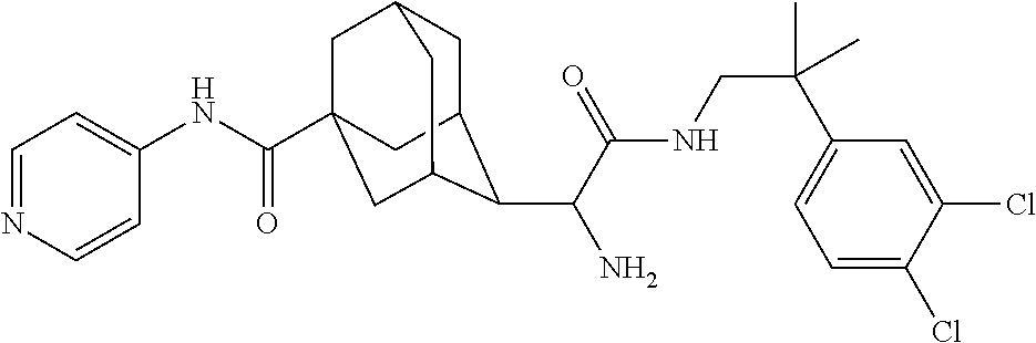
C1C2C(C(C(NCC(C3=CC=C(Cl)C(Cl)=C3)(C)C)=O)N)C3CC(C(NC4=CC=NC=C4)=O)(CC1C3)C2
